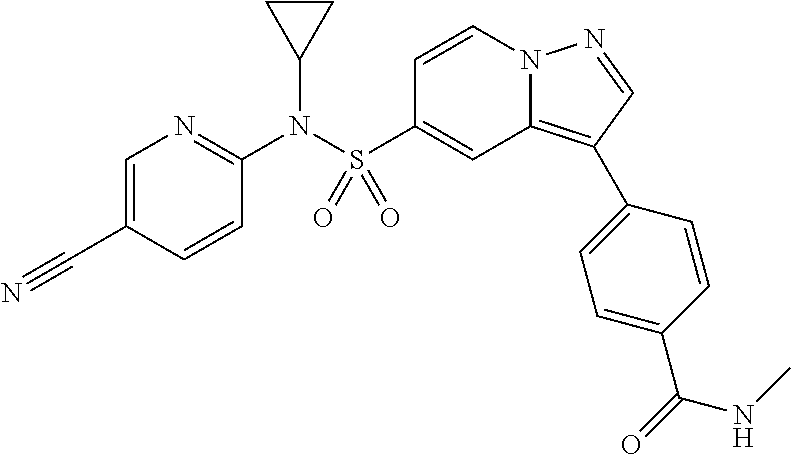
C1=CN2C(=C(C3=CC=C(C(=O)NC)C=C3)C=N2)C=C1S(N(C1=NC=C(C#N)C=C1)C1CC1)(=O)=O
